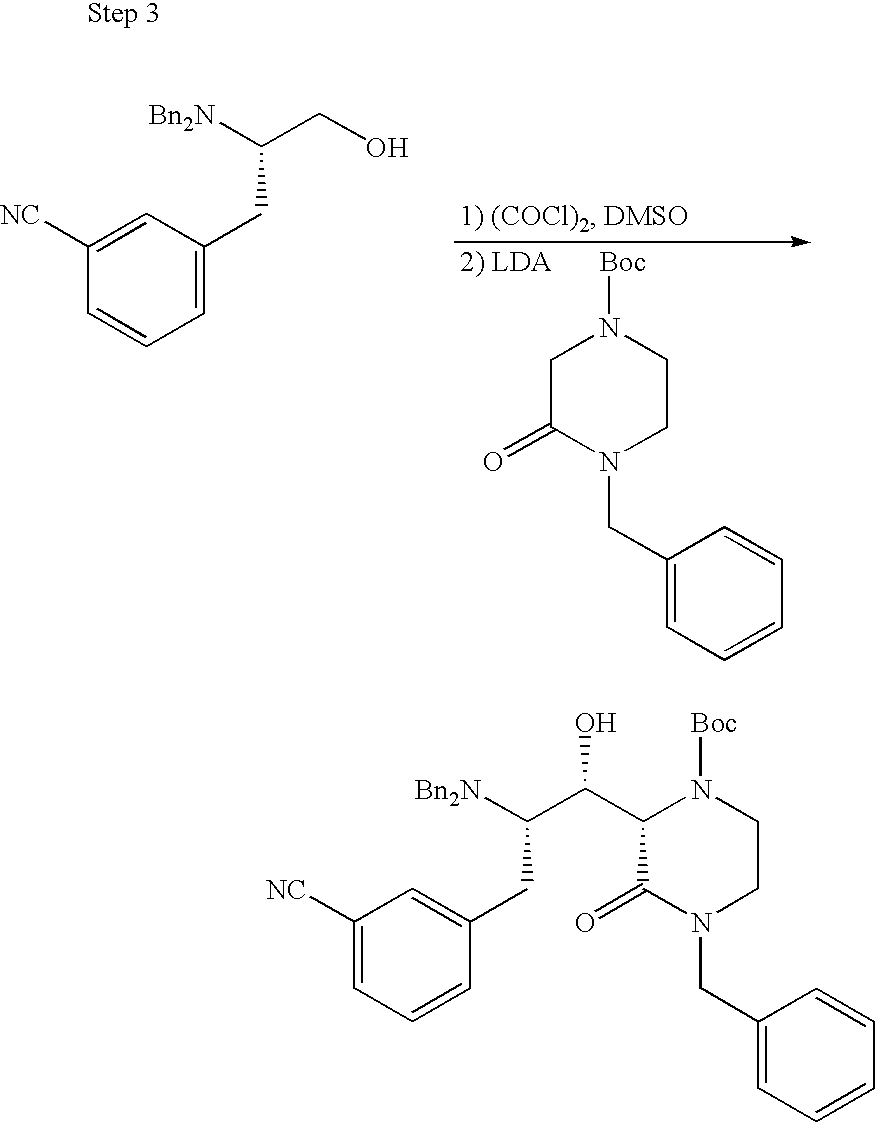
C1=C(CC(C(C2C(=O)N(CC3=CC=CC=C3)CCN2[Boc])O)[Bn2N])C=CC=C1[NC].C1=C([NC])C=CC=C1CC(CO)[Bn2N].C1C(=O)N(CC2=CC=CC=C2)CCN1[Boc]
